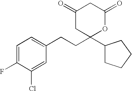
C1(=O)CC(C2CCCC2)(CCC2=CC=C(F)C(Cl)=C2)OC(=O)C1
